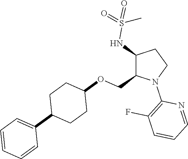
C1(NS(=O)(=O)C)C(COC2CCC(C3=CC=CC=C3)CC2)N(C2=C(F)C=CC=N2)CC1
